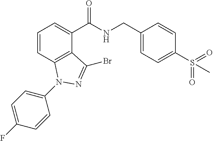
C1=CC2=C(C(C(NCC3=CC=C(S(=O)(=O)C)C=C3)=O)=C1)C(Br)=NN2C1=CC=C(F)C=C1
